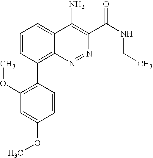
C1=CC(C2=C3C(=CC=C2)C(N)=C(C(=O)NCC)N=N3)=C(OC)C=C1OC
